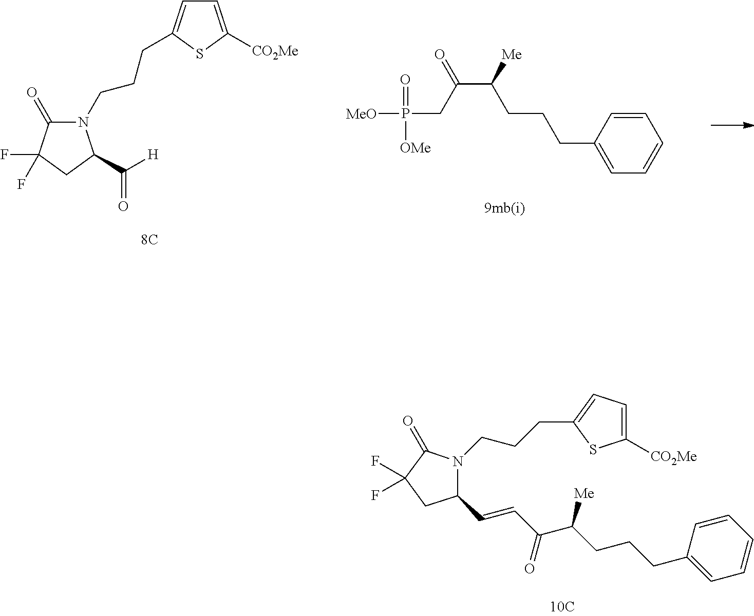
P(CC(C([Me])CCCC1=CC=CC=C1)=O)(=O)([MeO])[OMe].N1(CCCC2=CC=C([CO2Me])S2)C(=O)C(F)(F)CC1C([H])=O.C(=CC(=O)C([Me])CCCC1=CC=CC=C1)C1CC(F)(F)C(=O)N1CCCC1=CC=C([CO2Me])S1
